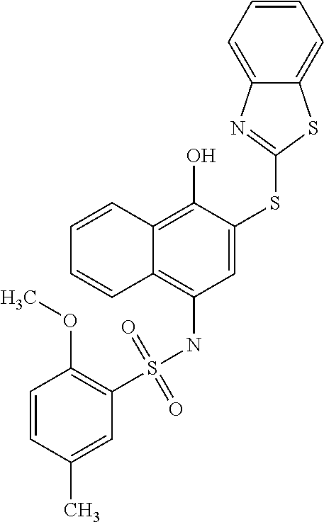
C1=CC2=C(O)C(SC3=NC4=CC=CC=C4S3)=CC(NS(=O)(=O)C3=C(OC)C=CC(C)=C3)=C2C=C1
